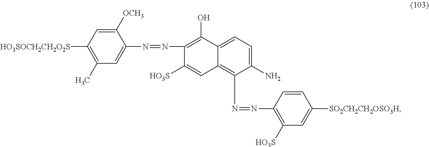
C1([OCH3])=CC([HO3SOCH2CH2O2S])=C(C)C=C1N=NC1=C(O)C2=CC=C(N)C(N=NC3=C([HO3S])C=C([SO2CH2CH2OSO3H])C=C3)=C2C=C1[HO3S]
